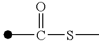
CC(SC)=O
